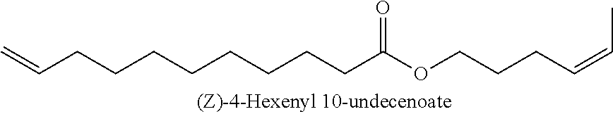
C(CCCCCCCCC(OCCCC=CC)=O)=C
